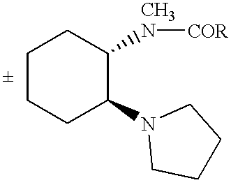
C1CCC(N2CCCC2)C([CH3N][COR])C1
